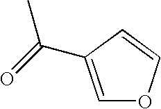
CC(=O)C1=COC=C1
